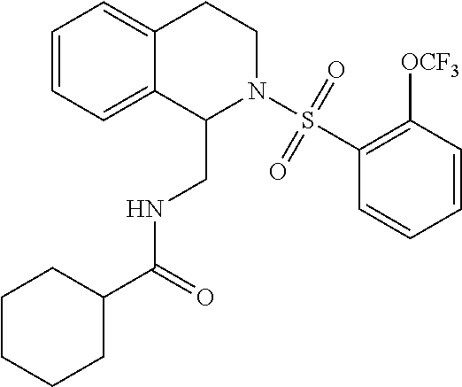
C1=CC=C2C(=C1)CCN(S(C1=C([OCF3])C=CC=C1)(=O)=O)C2CNC(C1CCCCC1)=O
